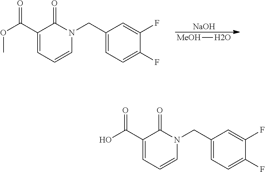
C1=C(CN2C=CC=C(C(O)=O)C2=O)C=C(F)C(F)=C1.C1=C(CN2C=CC=C(C(OC)=O)C2=O)C=C(F)C(F)=C1.[MeOH]O.[NaOH]
